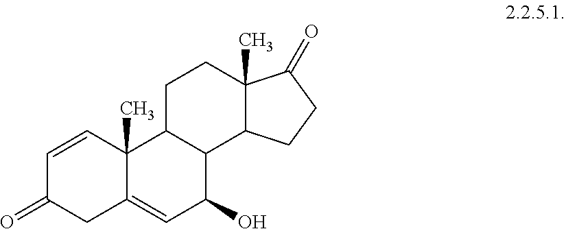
C1=CC2(C)C(=CC(O)C3C2CCC2(C)C3CCC2=O)CC1=O
